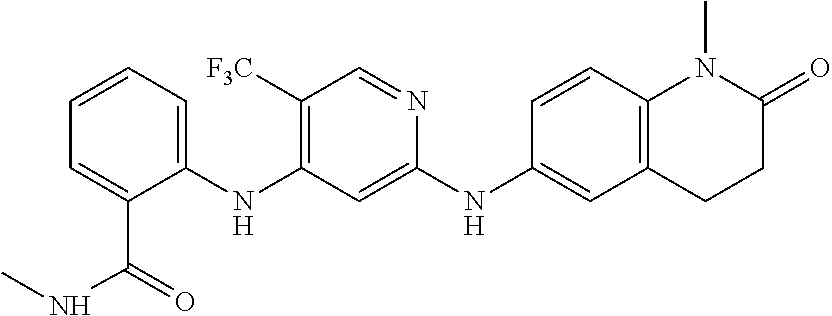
C1=CC=C(C(=O)NC)C(NC2=C([F3C])C=NC(NC3=CC4=C(C=C3)N(C)C(=O)CC4)=C2)=C1
